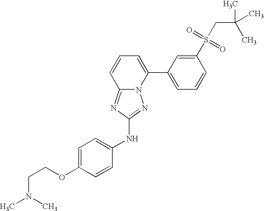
N12C(=NC(NC3=CC=C(OCCN(C)C)C=C3)=N1)C=CC=C2C1=CC=CC(S(=O)(=O)CC(C)(C)C)=C1
